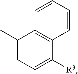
C1(C)=CC=C([R3])C2=C1C=CC=C2
